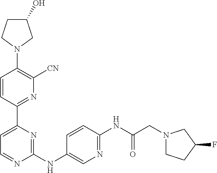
C1=CC(C2=CC=NC(NC3=CN=C(NC(=O)CN4CCC(F)C4)C=C3)=N2)=NC([CN])=C1N1CC(O)CC1
